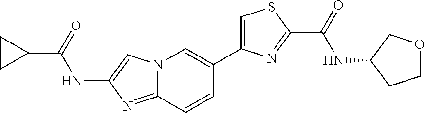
N12C(=NC(NC(C3CC3)=O)=C1)C=CC(C1=CSC(C(NC3COCC3)=O)=N1)=C2
